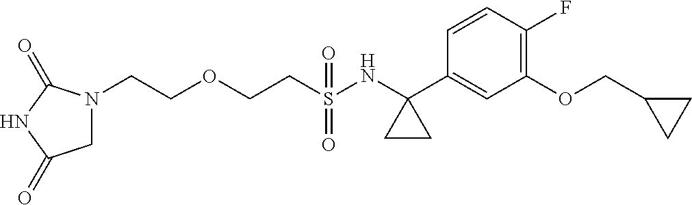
C(S(NC1(C2=CC(OCC3CC3)=C(F)C=C2)CC1)(=O)=O)COCCN1CC(=O)NC1=O
